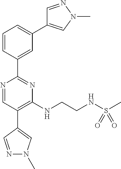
N1=CC(C2=CN(C)N=C2)=C(NCCNS(C)(=O)=O)N=C1C1=CC(C2=CN(C)N=C2)=CC=C1
